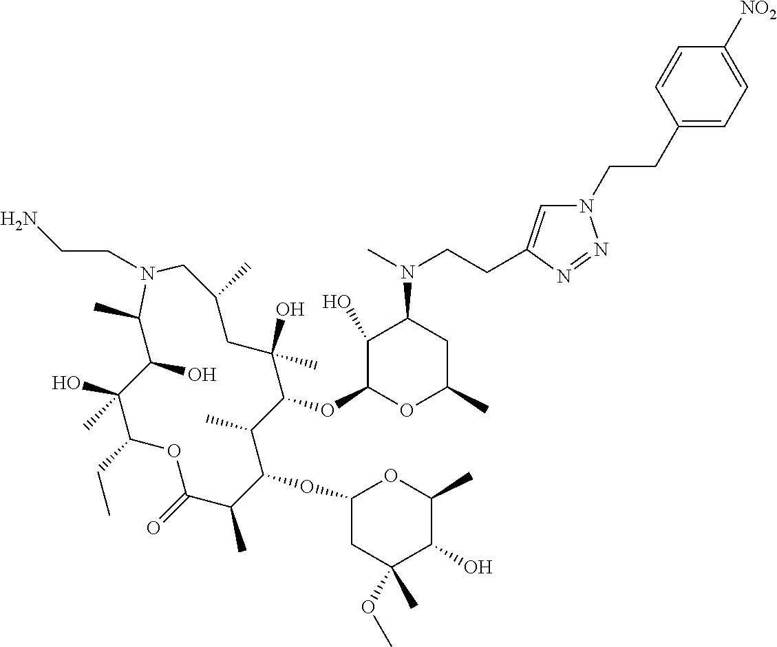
C1(O)C(OC2C(C)C(OC3CC(OC)(C)C(O)C(C)O3)C(C)C(=O)OC(CC)C(O)(C)C(O)C(C)N(CCN)CC(C)CC2(O)C)OC(C)CC1N(C)CCC1=CN(CCC2=CC=C([NO2])C=C2)N=N1
